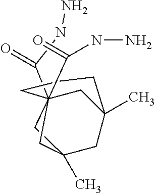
C12(C)CC3(C)CC(C(NN)=O)(C(NN)=O)(CCC3)(C1)C2
